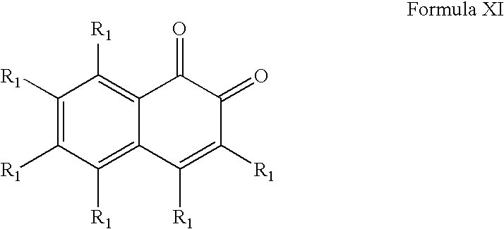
C1([R1])=C([R1])C([R1])=C2C(=C1[R1])C(=O)C(=O)C([R1])=C2[R1]
